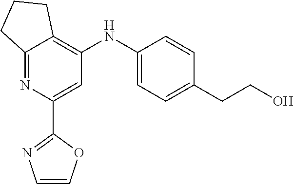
C1=COC(C2=CC(NC3=CC=C(CCO)C=C3)=C3C(=N2)CCC3)=N1
